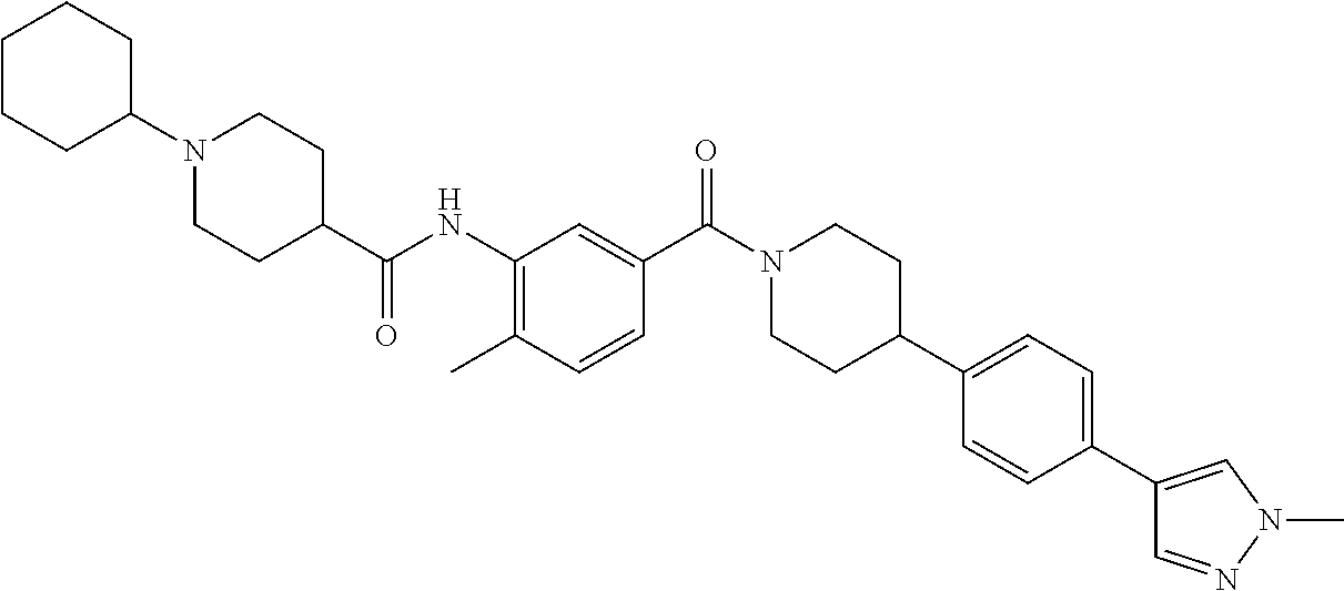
C1CCC(N2CCC(C(NC3=C(C)C=CC(C(=O)N4CCC(C5=CC=C(C6=CN(C)N=C6)C=C5)CC4)=C3)=O)CC2)CC1
